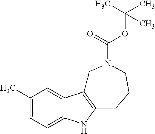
C1(C)=CC=C2C(=C1)C1=C(N2)CCCN(C(OC(C)(C)C)=O)C1
